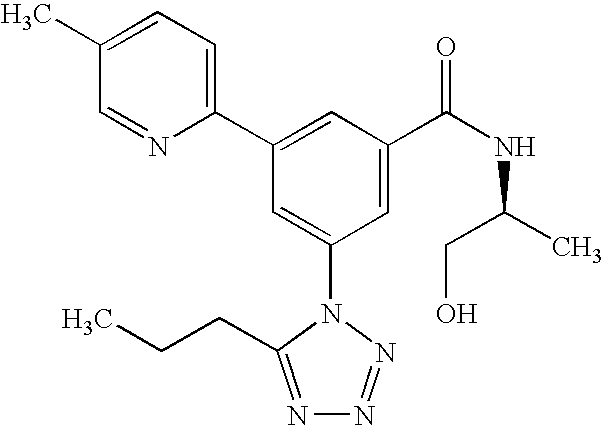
C1(C2=CC(C(NC(C)CO)=O)=CC(N3C(CCC)=NN=N3)=C2)=CC=C(C)C=N1
